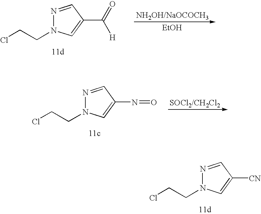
[EtOH].N1=CC(C(=O)[H])=CN1CCCl.N1=CC(N=O)=CN1CCCl.N1=CC([CN])=CN1CCCl
